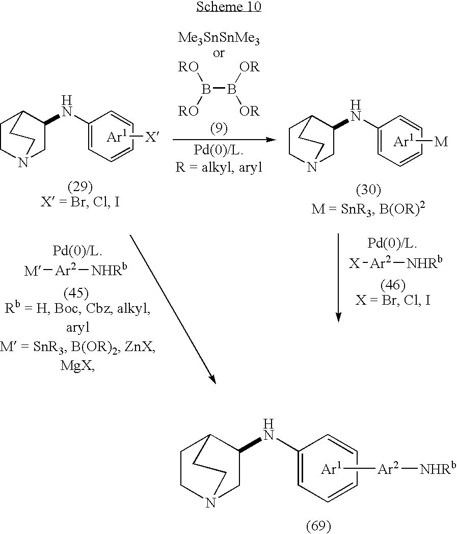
[Ar1][M].C1CN2CC(NC3=CC=CC=C3)C1CC2.[Ar1][X].C1CN2CC(NC3=CC=CC=C3)C1CC2.B(B([OR])[OR])([RO])[RO].[M][Ar2][NHRb].[X][Ar2][NHRb].[Ar1][Ar2][NHRb].C1CN2CC(NC3=CC=CC=C3)C1CC2
